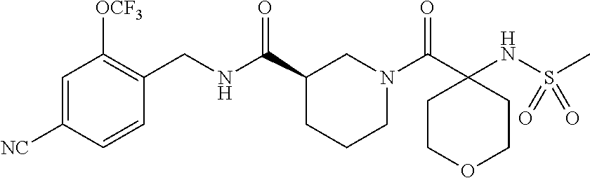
C1=C([NC])C=CC(CNC(C2CCCN(C(=O)C3(NS(C)(=O)=O)CCOCC3)C2)=O)=C1[OCF3]
